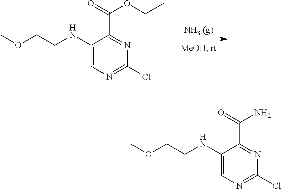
C1(NCCOC)=CN=C(Cl)N=C1C(OCC)=O.C1(NCCOC)=CN=C(Cl)N=C1C(N)=O
